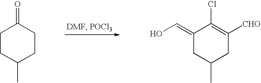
C1CC(C)CCC1=O.C1(=CO)CC(C)CC([CHO])=C1Cl
